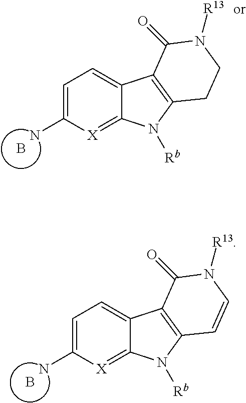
C1=C(N)[X]=C2C(=C1)C1=C(N2[Rb])C=CN([R13])C1=O.B.C1=C(N)[X]=C2C(=C1)C1=C(N2[Rb])CCN([R13])C1=O.B
